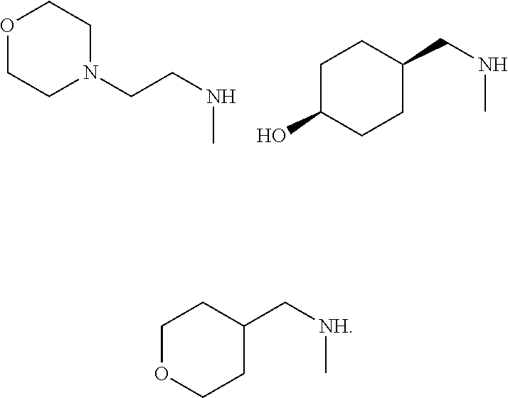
O1CCN(CCNC)CC1.C1C(O)CCC(CNC)C1.C1OCCC(C[NH]C)C1
